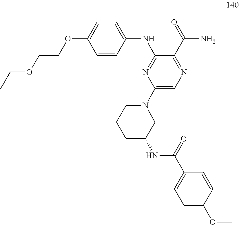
C1=CC(NC2=NC(N3CCCC(NC(C4=CC=C(OC)C=C4)=O)C3)=CN=C2C(=O)N)=CC=C1OCCOCC
